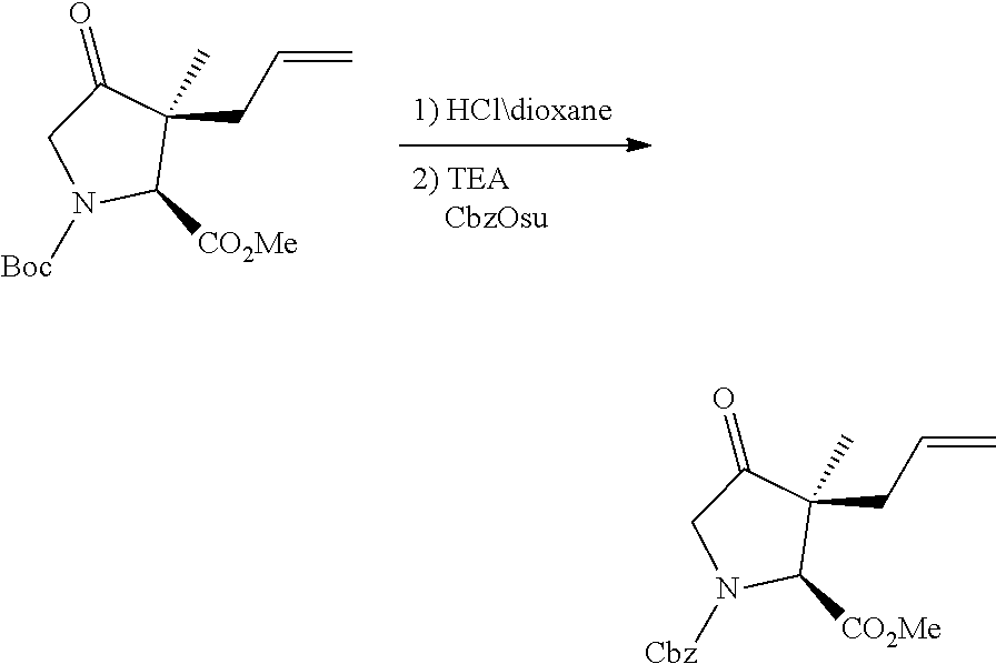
C(C1(C)C([CO2Me])N([Boc])CC1=O)C=C.C(C1(C)C([CO2Me])N([Cbz])CC1=O)C=C
